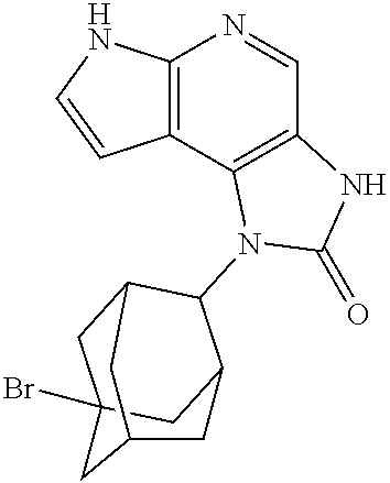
C12=C(C3=C(C=N1)NC(=O)N3C1C3CC4(Br)CC1CC(C4)C3)C=CN2
